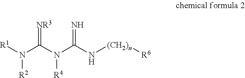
[R1]N(C(N([R4])C(N[(CH2)n][R6])=N)=[NR3])[R2]
